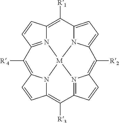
[R2]C1=C2N3=C(C([R3])=C4N5C(=C([R4])C6=N7C(=C([R1])C8=CC=C1N8[M]753)C=C6)C=C4)C=C2
